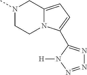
N1(C)CCN2C(=CC=C2C2=NN=NN2[H])C1
